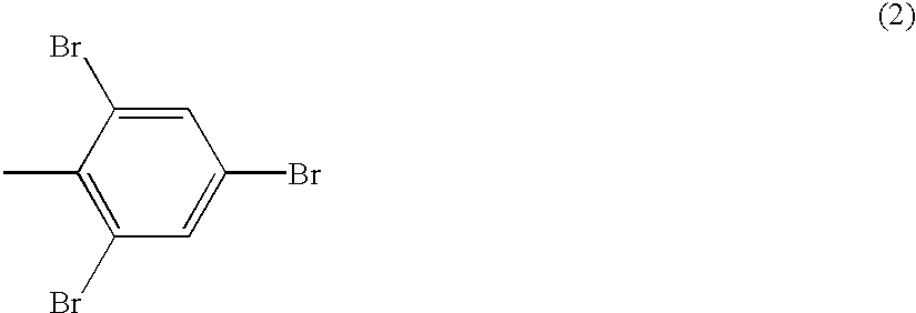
C1(Br)=CC(Br)=C(C)C(Br)=C1
